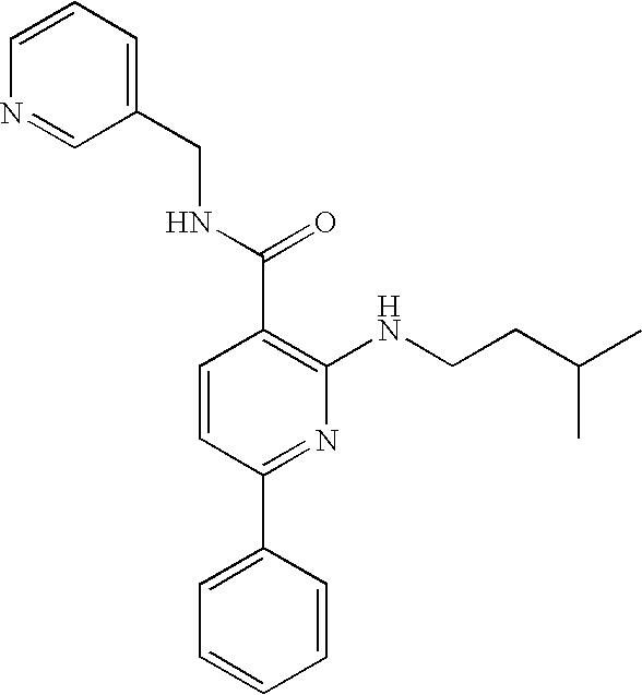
C1(CNC(C2=C(NCCC(C)C)N=C(C3=CC=CC=C3)C=C2)=O)=CC=CN=C1
